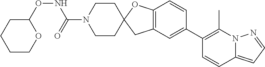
C12=C(C=C(C3=C(C)N4C(=CC=N4)C=C3)C=C1)CC1(O2)CCN(C(NOC2OCCCC2)=O)CC1
